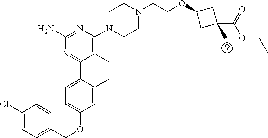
C1(N)=NC(N2CCN(CCOC3CC(C)(C(=O)OCC)C3)CC2)=C2C(=N1)C1=CC=C(OCC3=CC=C(Cl)C=C3)C=C1CC2
